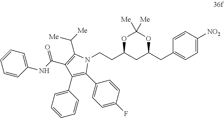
C1=C([NO2])C=CC(CC2OC([Me])([Me])OC(CCN3C(C([Me])[Me])=C(C(NC4=CC=CC=C4)=O)C(C4=CC=CC=C4)=C3C3=CC=C(F)C=C3)C2)=C1
